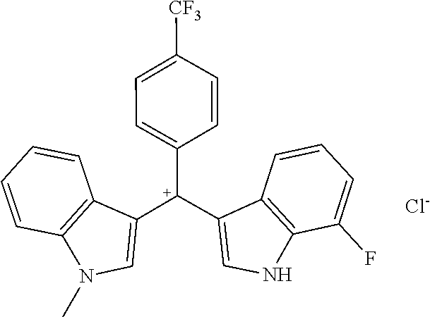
C12=C(C(F)=CC=C1)NC=C2[C+](C1=CC=C([CF3])C=C1)C1=CN(C)C2=C1C=CC=C2.[Cl-]
